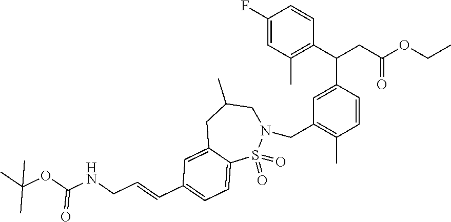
C1(F)=CC(C)=C(C(CC(OCC)=O)C2=CC(CN3CC(C)CC4=CC(C=CCNC(OC(C)(C)C)=O)=CC=C4S3(=O)=O)=C(C)C=C2)C=C1
